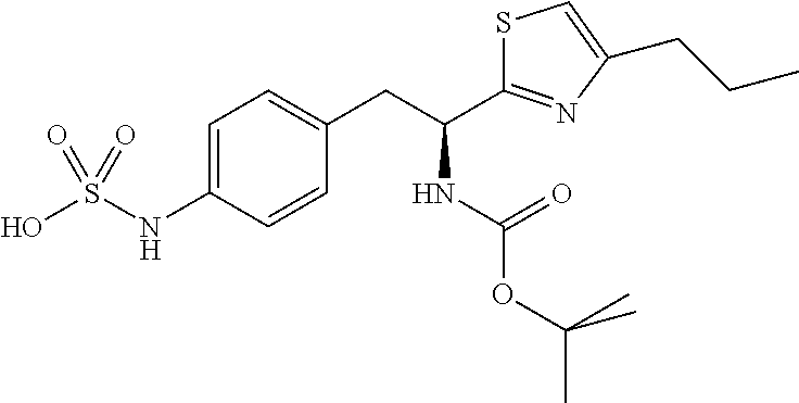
OS(=O)(=O)NC1=CC=C(CC(C2=NC(CCC)=CS2)NC(=O)OC(C)(C)C)C=C1
